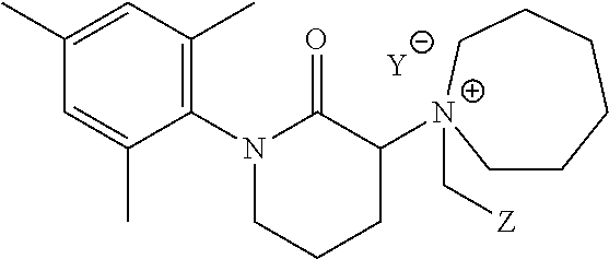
[Y].C1=C(C)C(N2C(=O)C([N+]3(C[Z])CCCCCC3)CCC2)=C(C)C=C1C
